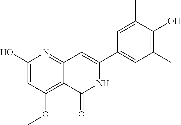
C1(O)=CC(OC)=C2C(=N1)C=C(C1=CC(C)=C(O)C(C)=C1)NC2=O
